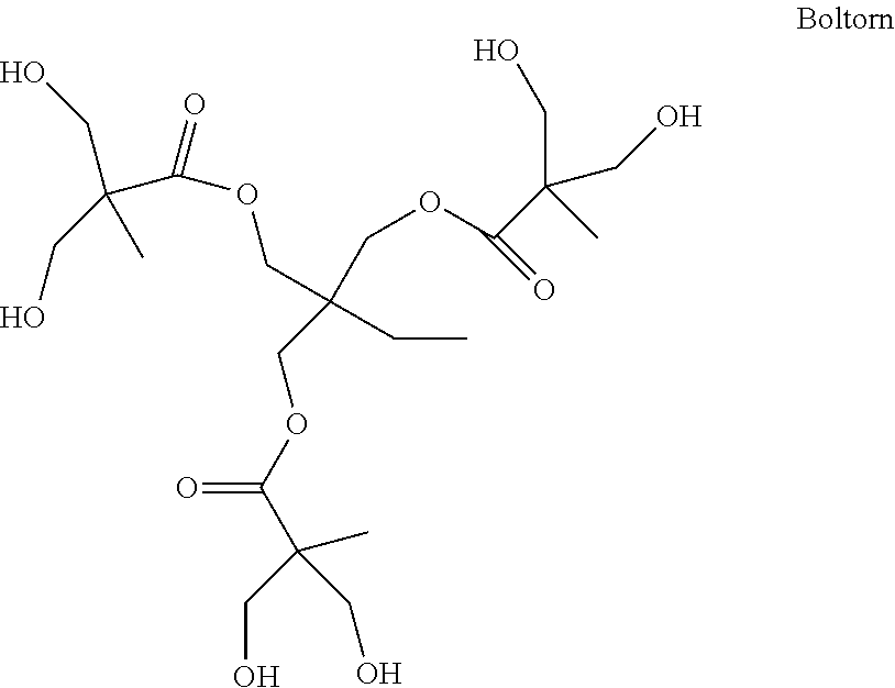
C(CO)(CO)(C(OCC(CC)(COC(=O)C(CO)(C)CO)COC(=O)C(C)(CO)CO)=O)C
